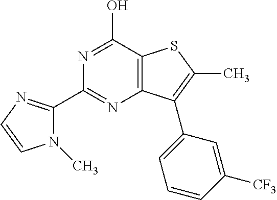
C12=C(C(O)=NC(C3=NC=CN3C)=N1)SC(C)=C2C1=CC=CC([CF3])=C1
